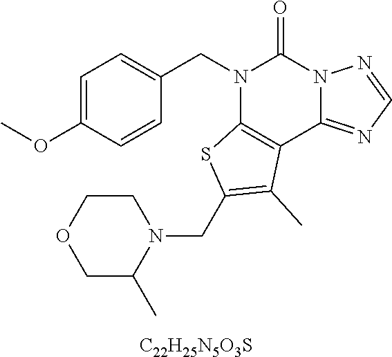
C1=C(OC)C=CC(CN2C3=C(C4=NC=NN4C2=O)C(C)=C(CN2CCOCC2C)S3)=C1.[C22H25N5O3S]
